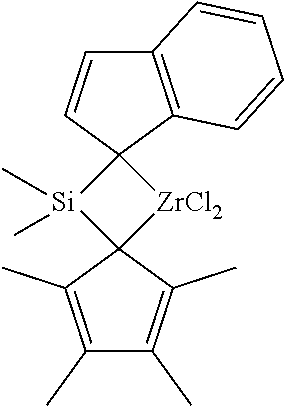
C12=C(C3(C=C1)[Si](C)(C)C1([ZrCl2]3)C(C)=C(C)C(C)=C1C)C=CC=C2
